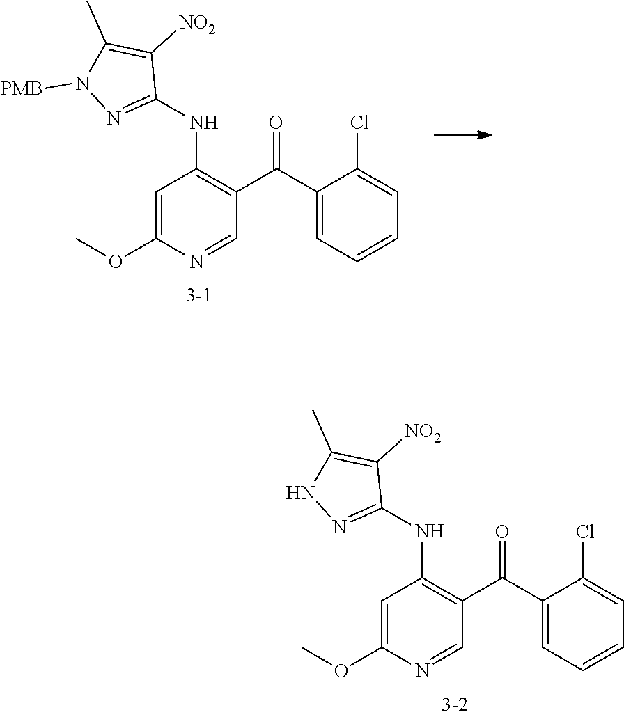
C1=C(OC)N=CC(C(=O)C2=CC=CC=C2Cl)=C1NC1=NN([PMB])C(C)=C1[NO2].C1=C(OC)N=CC(C(=O)C2=CC=CC=C2Cl)=C1NC1=NNC(C)=C1[NO2]
